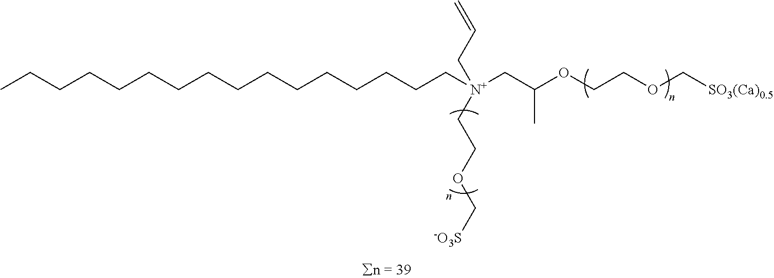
[N+](CCOC[-O3S])(CC=C)(CCCCCCCCCCCCCCCC)CC(OCCOC[SO3(Ca)0.5])C
